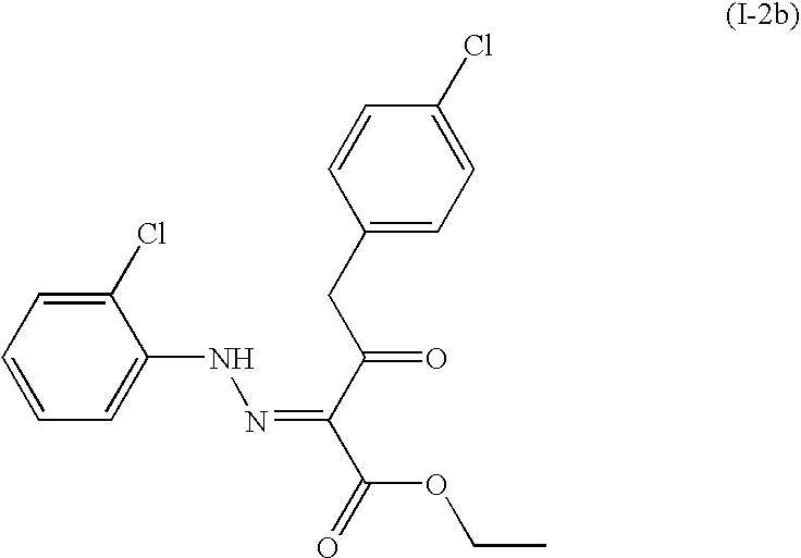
C1=C(NN=C(C(=O)CC2=CC=C(Cl)C=C2)C(=O)OCC)C(Cl)=CC=C1
